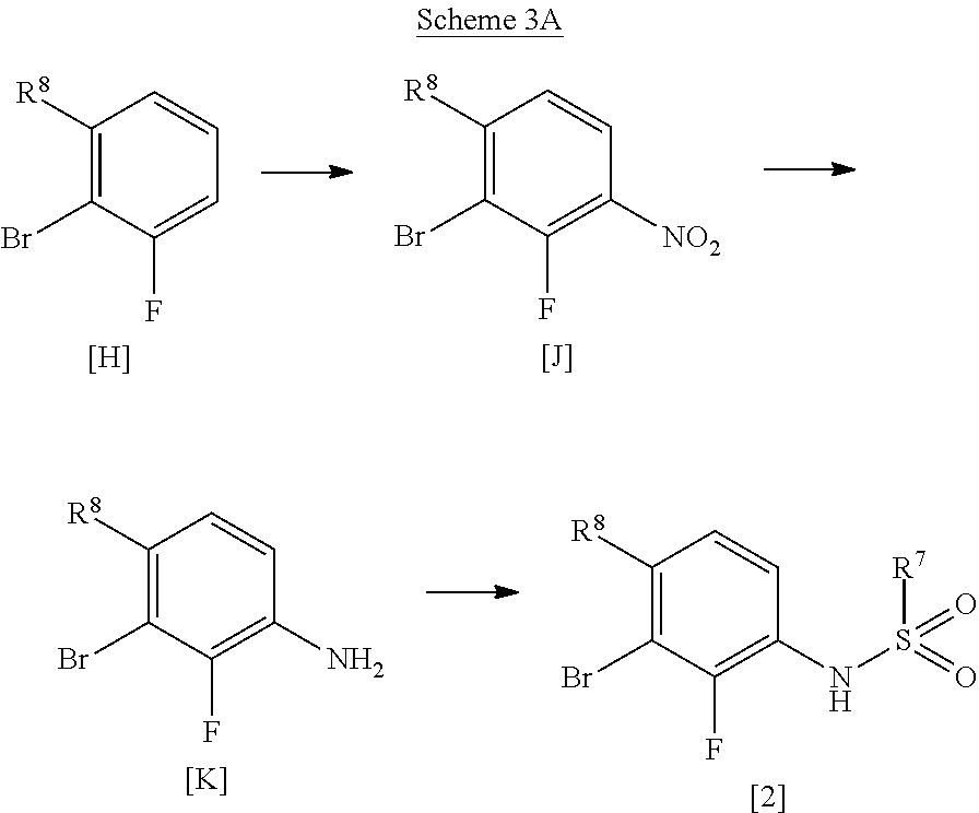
C1([R8])=C(Br)C(F)=C(N)C=C1.C1([R8])=C(Br)C(F)=C(NS([R7])(=O)=O)C=C1.[[2]].[K].C1([R8])=C(Br)C(F)=C([NO2])C=C1.[[J]].C1([R8])=C(Br)C(F)=CC=C1.[H]
